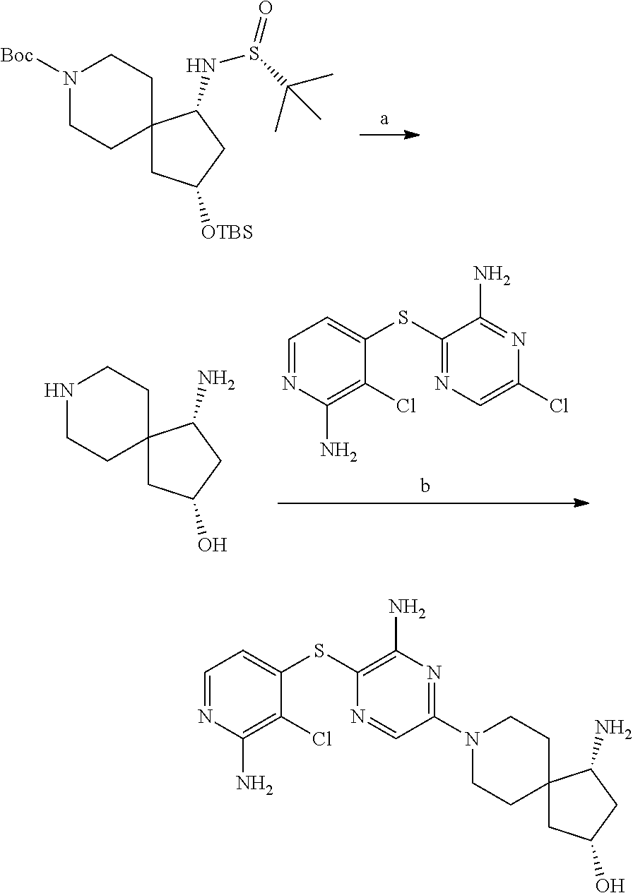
N1([Boc])CCC2(CC1)CC([OTBS])CC2NS(C(C)(C)C)=O.C1=NC(N)=C(Cl)C(SC2=NC=C(Cl)N=C2N)=C1.N1CCC2(CC1)CC(O)CC2N.C1=NC(N)=C(Cl)C(SC2=C(N)N=C(N3CCC4(CC3)CC(O)CC4N)C=N2)=C1
